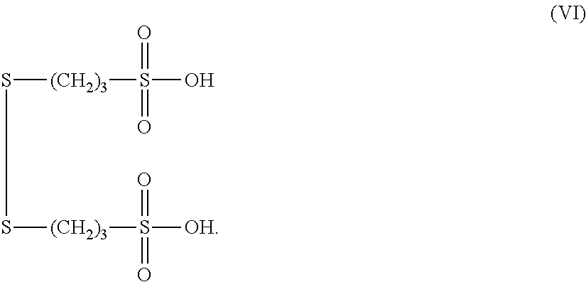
S([(CH2)3]S(O)(=O)=O)S[(CH2)3]S([OH])(=O)=O
